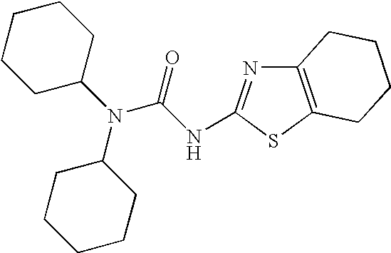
N(C1CCCCC1)(C1CCCCC1)C(=O)NC1=NC2=C(S1)CCCC2
